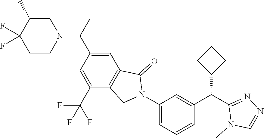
C1(N2C(=O)C3=C(C2)C(C(F)(F)F)=CC(C(C)N2CC(C)C(F)(F)CC2)=C3)=CC=CC(C(C2=NN=CN2C)C2CCC2)=C1
